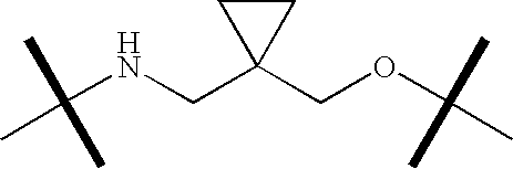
C(NCC1(COC(C)(C)C)CC1)(C)(C)C
